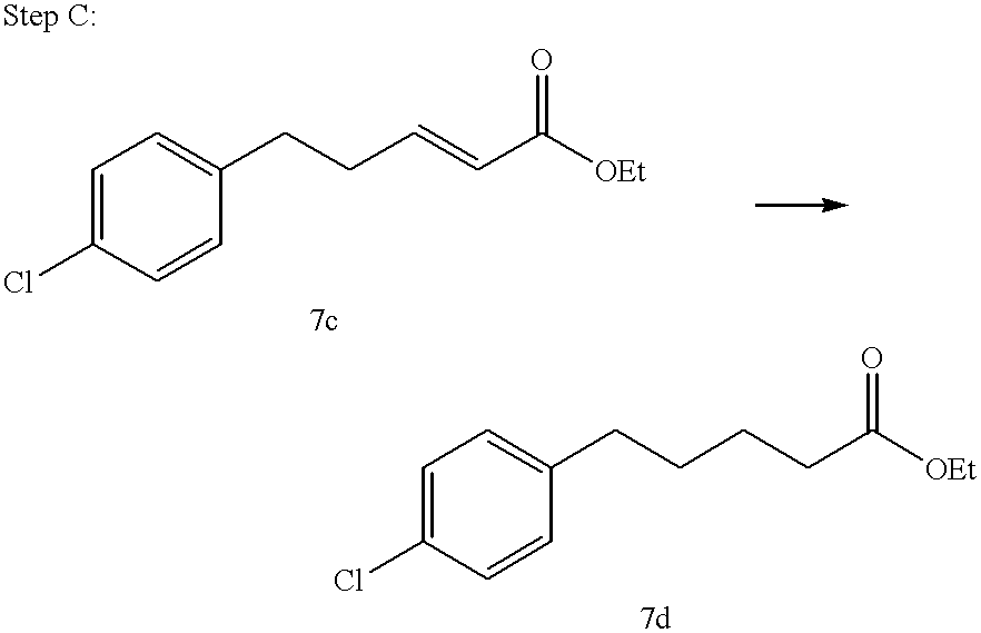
C1=C(Cl)C=CC(CCCCC([OEt])=O)=C1.C1=C(Cl)C=CC(CCC=CC([OEt])=O)=C1
